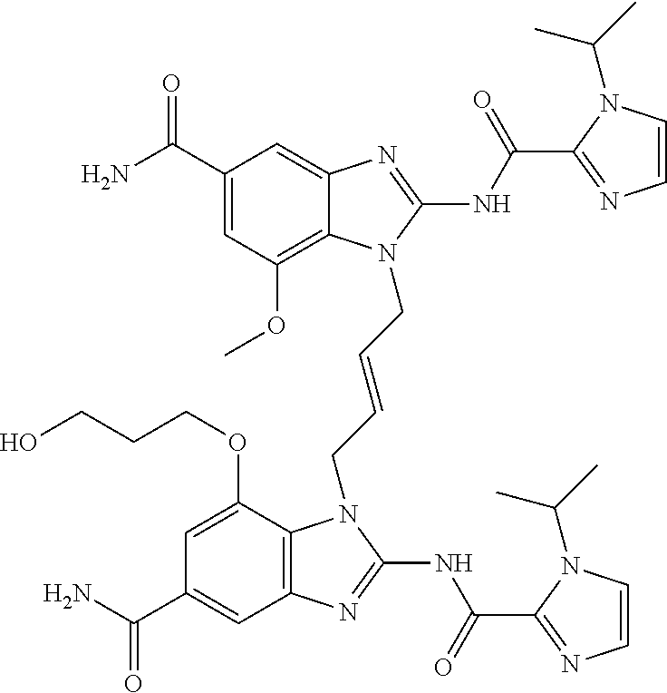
C1(C(N)=O)=CC(OC)=C2C(=C1)N=C(NC(=O)C1=NC=CN1C(C)C)N2CC=CCN1C2=C(C=C(C(N)=O)C=C2OCCCO)N=C1NC(=O)C1=NC=CN1C(C)C
